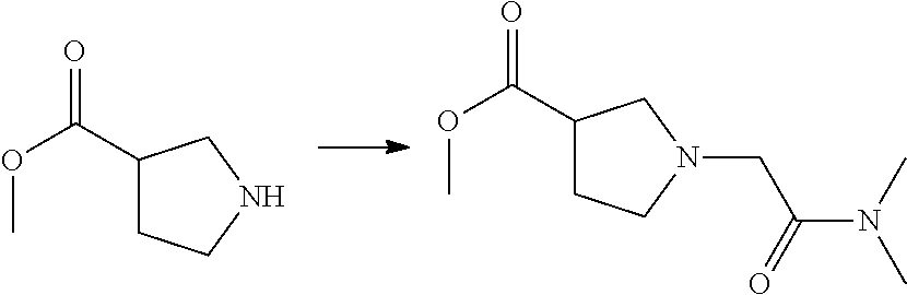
C1(C(OC)=O)CCNC1.C1(C(OC)=O)CCN(CC(N(C)C)=O)C1
